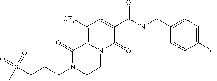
C12=C([CF3])C=C(C(=O)NCC3=CC=C(Cl)C=C3)C(=O)N1CCN(CCCS(=O)(=O)C)C2=O
